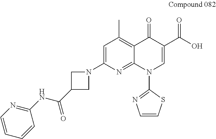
C1=CC=CC(NC(C2CN(C3=CC(C)=C4C(=N3)N(C3=NC=CS3)C=C(C(O)=O)C4=O)C2)=O)=N1
